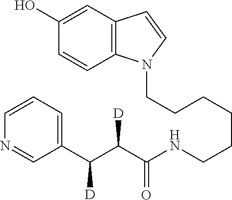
C(CCCCCNC(C(C(C1=CC=CN=C1)[D])[D])=O)N1C2=C(C=C1)C=C(O)C=C2
